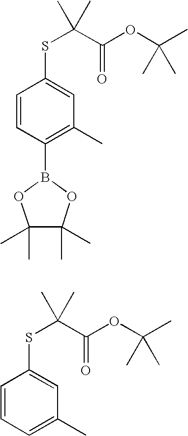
C1=CC(B2OC(C)(C)C(C)(C)O2)=C(C)C=C1SC(C(=O)OC(C)(C)C)(C)C.C1=CC=C(C)C=C1SC(C(OC(C)(C)C)=O)(C)C
